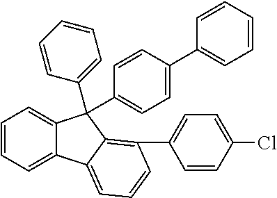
C1=CC=C2C(=C1)C(C1=CC=C(C3=CC=CC=C3)C=C1)(C1=CC=CC=C1)C1=C(C3=CC=C(Cl)C=C3)C=CC=C21
